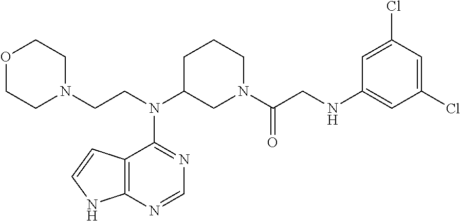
C12=C(N=CN=C1N(C1CN(C(CNC3=CC(Cl)=CC(Cl)=C3)=O)CCC1)CCN1CCOCC1)NC=C2
